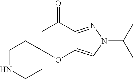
C1NCCC2(C1)OC1=CN(C(C)C)N=C1C(=O)C2
